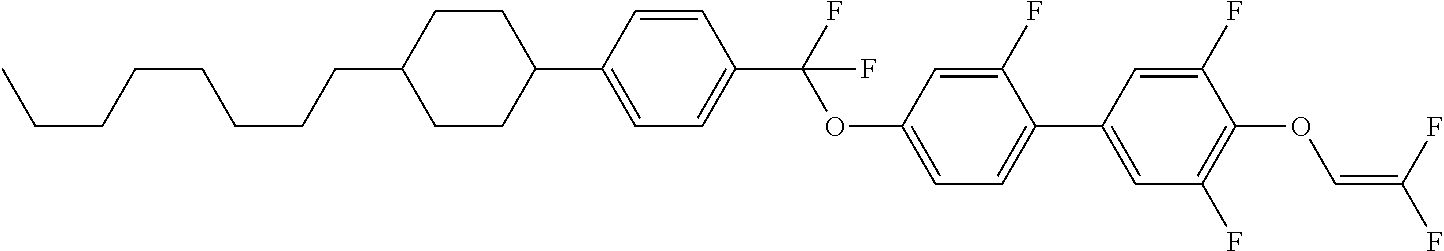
C1CC(C2=CC=C(C(F)(OC3=CC=C(C4=CC(F)=C(OC=C(F)F)C(F)=C4)C(F)=C3)F)C=C2)CCC1CCCCCCCC
